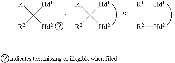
[R1]C([Hd2])([Hd1])[R2].[Hd2][R2].[Hd1][R1].[R1]C([Hd2])([Hd1])[R2]
